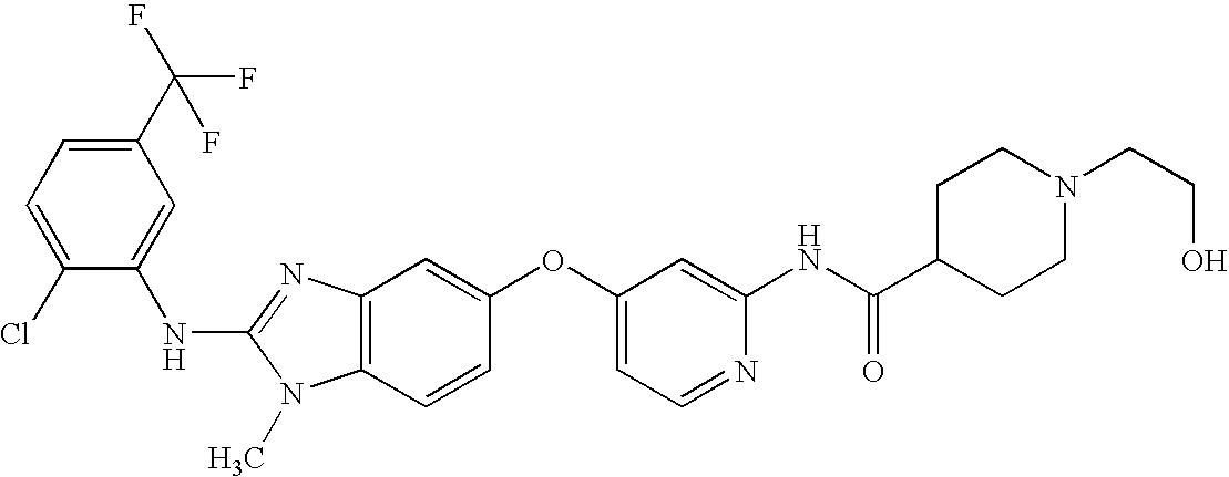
C1(NC2=NC3=C(N2C)C=CC(OC2=CC=NC(NC(C4CCN(CCO)CC4)=O)=C2)=C3)=CC(C(F)(F)F)=CC=C1Cl
